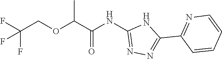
C(C(NC1=NN=C(C2=NC=CC=C2)N1)=O)(OCC(F)(F)F)C
